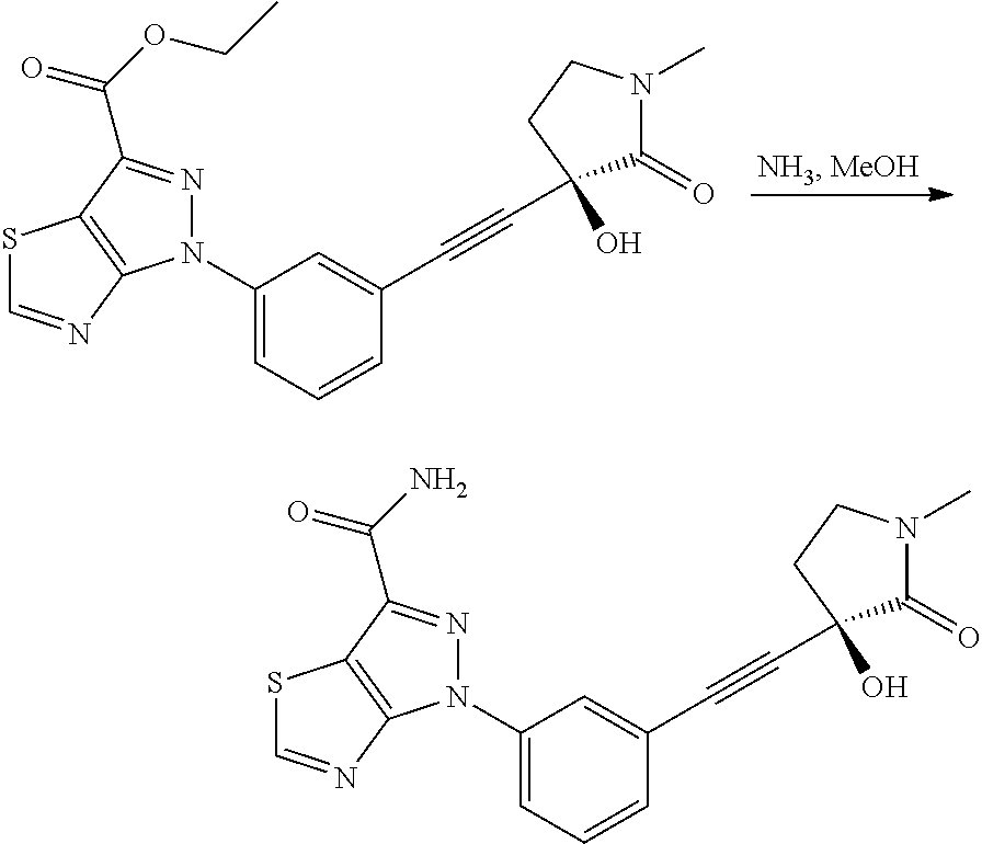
C1(N2N=C(C(OCC)=O)C3=C2N=CS3)=CC=CC(C#CC2(O)C(=O)N(C)CC2)=C1.C1(N2N=C(C(N)=O)C3=C2N=CS3)=CC=CC(C#CC2(O)C(=O)N(C)CC2)=C1
